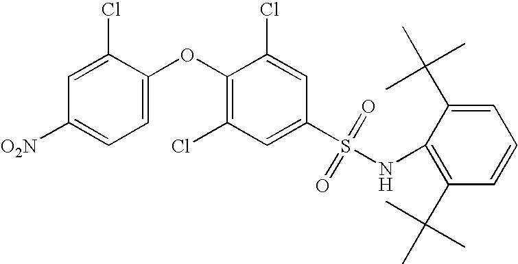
O(C1=C(Cl)C=C(S(NC2=C(C(C)(C)C)C=CC=C2C(C)(C)C)(=O)=O)C=C1Cl)C1=CC=C([O2N])C=C1Cl
